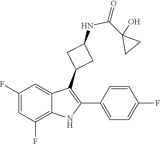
N(C(C1(O)CC1)=O)C1CC(C2=C(C3=CC=C(F)C=C3)NC3=C(F)C=C(F)C=C23)C1
